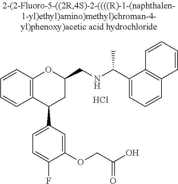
C12=C(C(C3=CC=C(F)C(OCC(O)=O)=C3)CC(CNC(C)C3=CC=CC4=C3C=CC=C4)O1)C=CC=C2.Cl
